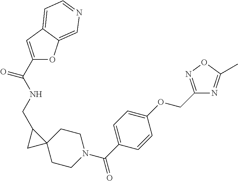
C1(C(NCC2C3(CCN(C(C4=CC=C(OCC5=NOC(C)=N5)C=C4)=O)CC3)C2)=O)=CC2=CC=NC=C2O1
